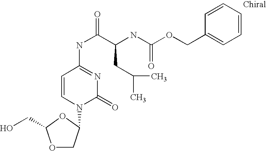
O1CC(N2C(=O)N=C(NC(=O)C(CC(C)C)NC(OCC3=CC=CC=C3)=O)C=C2)OC1CO
